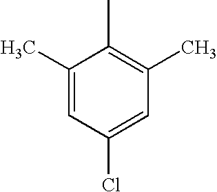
C1(C)=CC(Cl)=CC(C)=C1C
